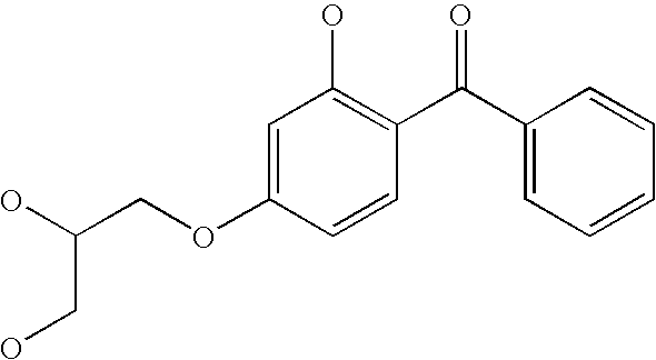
C1=C(OCC(O)CO)C=CC(C(C2=CC=CC=C2)=O)=C1O
